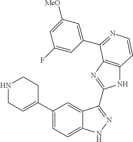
C1=C(C2=CC=C3C(=C2)C(C2=NC4=C(N2)C=CN=C4C2=CC([MeO])=CC(F)=C2)=NN3)CCNC1
